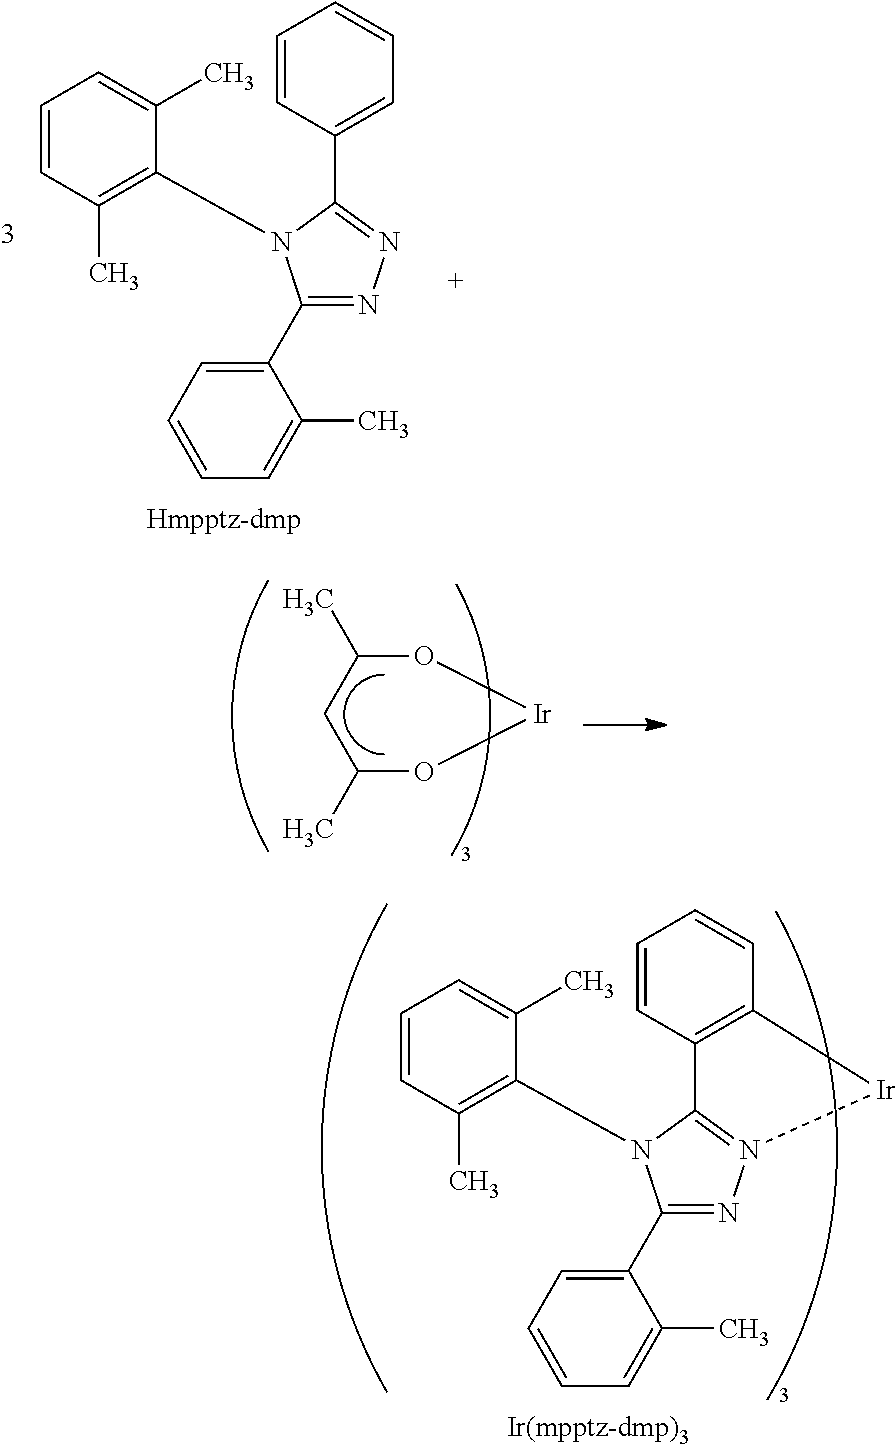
C1(C2=CC=CC=C2C)=NN2=C(N1C1=C(C)C=CC=C1C)C1=C(C=CC=C1)[Ir]2.C1(C2=CC=CC=C2C)=NN=C(C2=CC=CC=C2)N1C1=C(C)C=CC=C1C.O1C(C)CC(C)O[Ir]1
